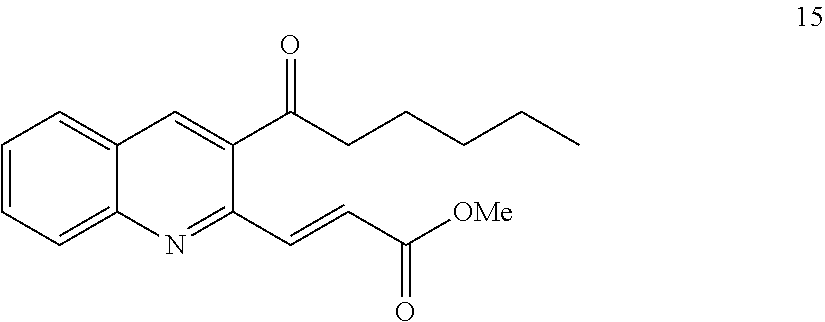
C1(C(=O)CCCCC)=CC2=CC=CC=C2N=C1C=CC(=O)[OMe]
